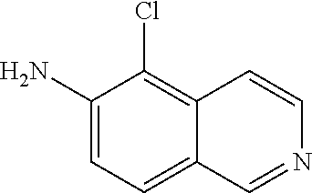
C1(N)=CC=C2C(=C1Cl)C=CN=C2
